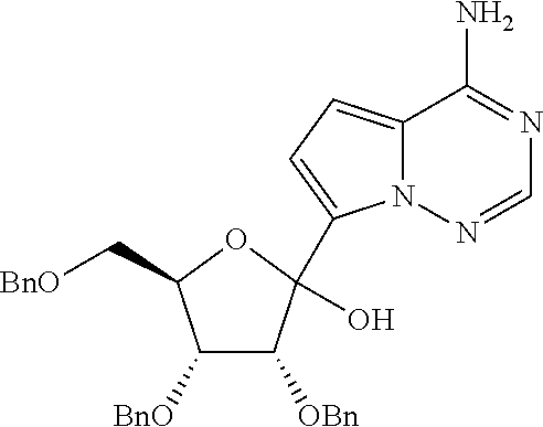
[OBn]C1C([BnO])C(C[BnO])OC1(O)C1=CC=C2N1N=CN=C2N
